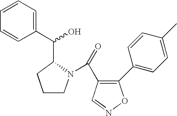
O=C(C1=C(C2=CC=C(C)C=C2)ON=C1)N1CCCC1C(O)C1=CC=CC=C1
